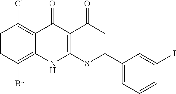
C1=CC(Br)=C2C(=C1Cl)C(=O)C(C(C)=O)=C(SCC1=CC=CC(I)=C1)N2
